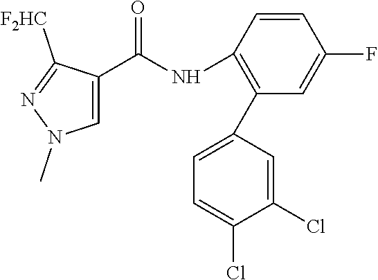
C1=C(C(NC2=C(C3=CC=C(Cl)C(Cl)=C3)C=C(F)C=C2)=O)C([F2HC])=NN1C
